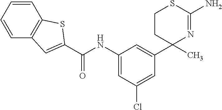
N(C1=CC(Cl)=CC(C2(C)CCSC(N)=N2)=C1)C(=O)C1=CC2=C(C=CC=C2)S1
